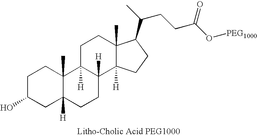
C1C(O)CC2([H])C(C)(C1)C1([H])C([H])(CC2)C2([H])C(C)(CC1)C(C(C)CCC(O[PEG1000])=O)CC2
